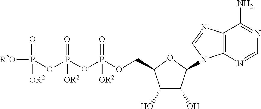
[R2O]P(OP(OP(OCC1C(O)C(O)C(N2C3=C(N=C2)C(N)=NC=N3)O1)(=O)[OR2])(=O)[OR2])(=O)[OR2]
